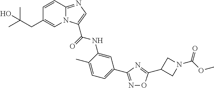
N1=C(C2=CC=C(C)C(NC(=O)C3=CN=C4N3C=C(CC(C)(C)O)C=C4)=C2)N=C(C2CN(C(OC)=O)C2)O1
